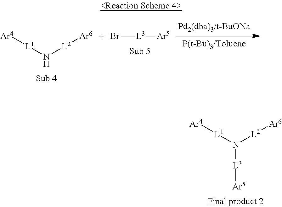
[Ar4][L1]N[L2][Ar6].Br[L3][Ar5].[Ar4][L1]N([L2][Ar6])[L3][Ar5]
